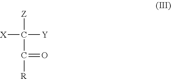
C([Z])(C([R])=O)([Y])[X]
